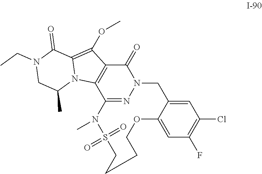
C1(=O)C2=C(C3=NN1CC1=CC(Cl)=C(F)C=C1OCCCCS(=O)(=O)N3C)N1C(=C2OC)C(=O)N(CC)CC1C
